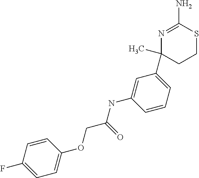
C1=CC(F)=CC=C1OCC(NC1=CC(C2(C)N=C(N)SCC2)=CC=C1)=O
